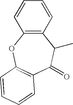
C12=C(OC3=C(C(=O)C1C)C=CC=C3)C=CC=C2
